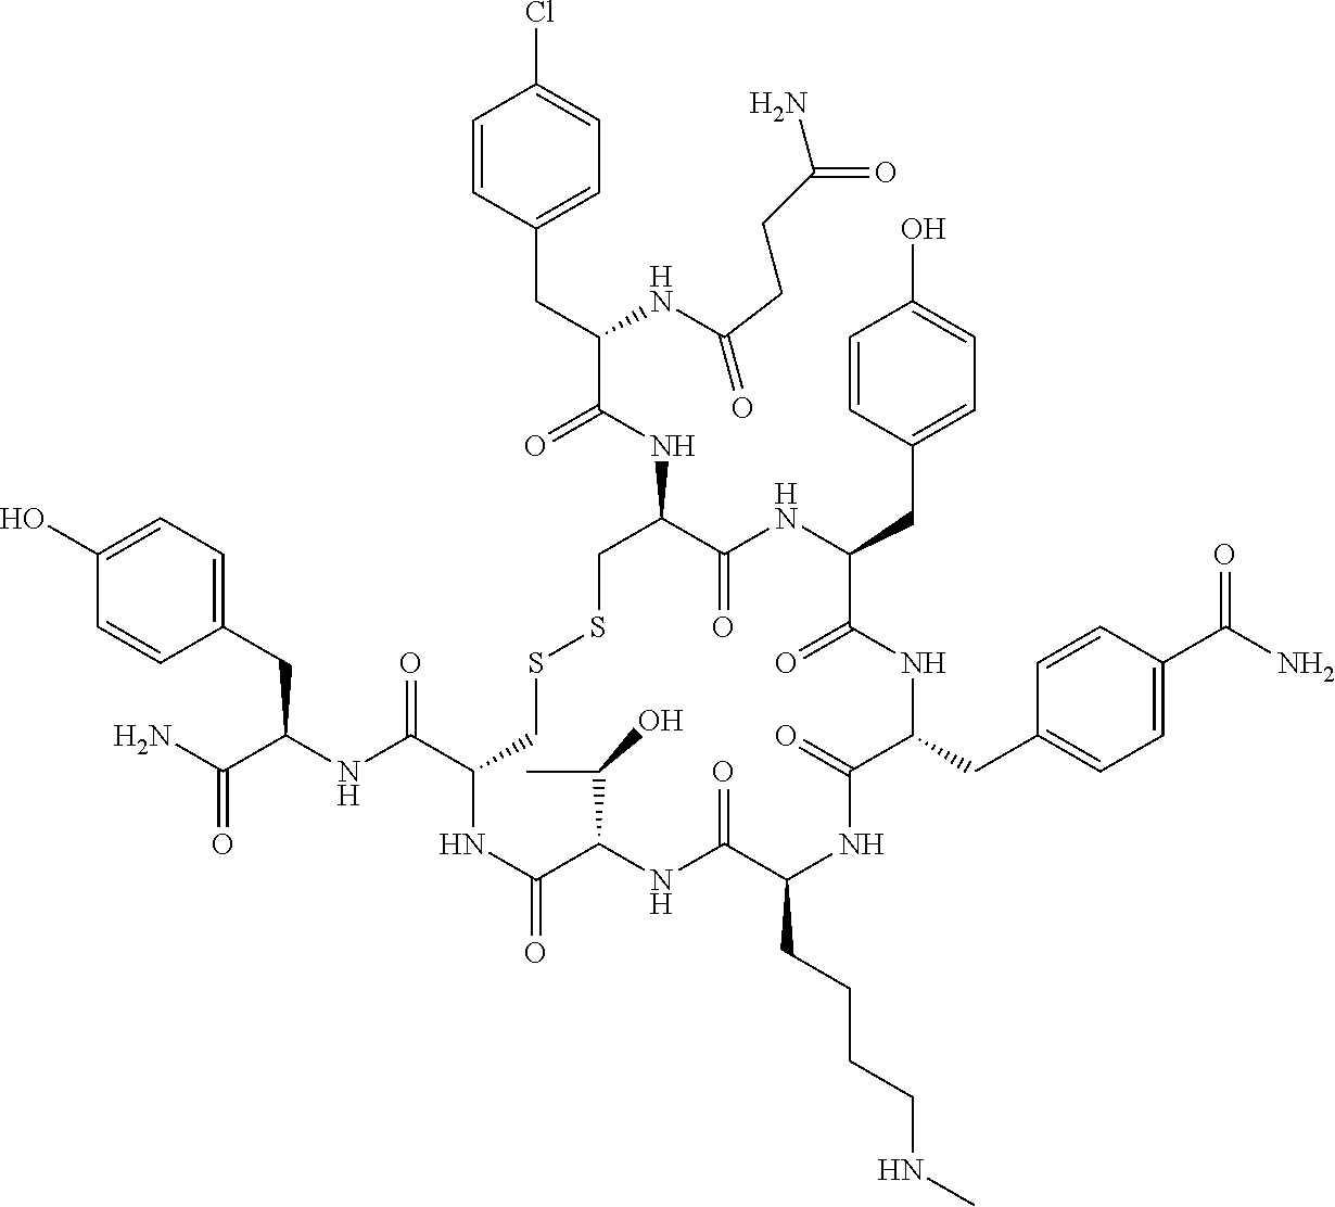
C1=C(O)C=CC(CC(NC(C2CSSCC(NC(C(CC3=CC=C(Cl)C=C3)NC(=O)CCC(N)=O)=O)C(=O)NC(CC3=CC=C(O)C=C3)C(=O)NC(CC3=CC=C(C(N)=O)C=C3)C(=O)NC(CCCCNC)C(=O)NC(C(C)O)C(=O)N2)=O)C(N)=O)=C1
